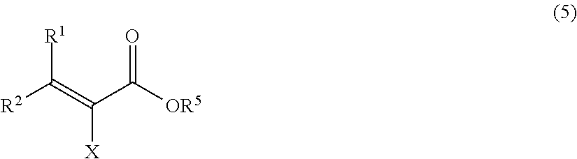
[R2]C(=C(C([OR5])=O)[X])[R1]
